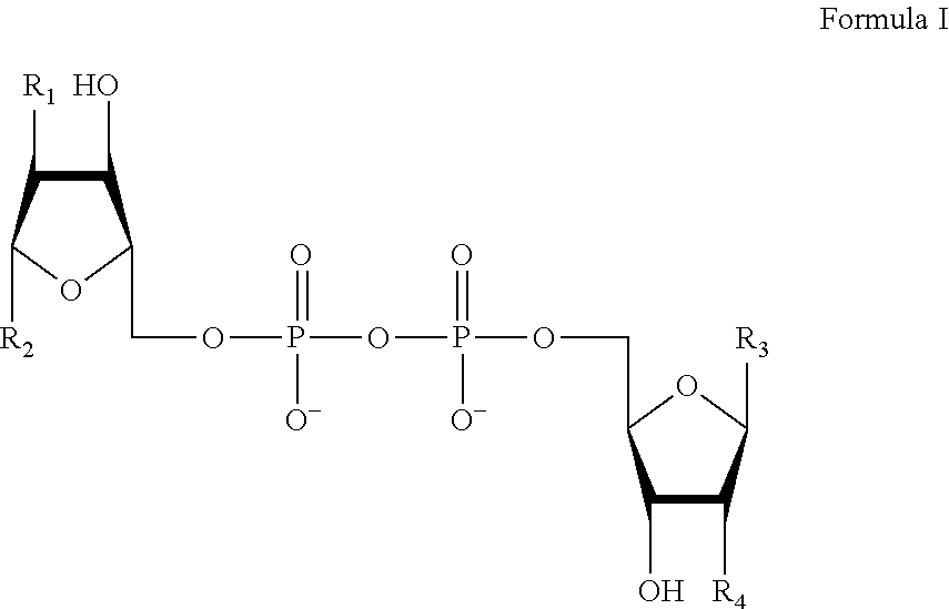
C1(O)C([R1])C([R2])OC1COP(OP(OCC1C(O)C([R4])C([R3])O1)(=O)[O-])(=O)[O-]
